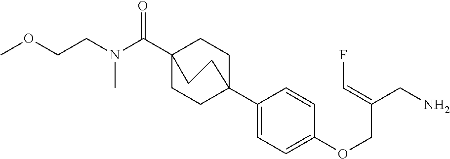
N(C(C12CCC(C3=CC=C(OCC(CN)=CF)C=C3)(CC1)CC2)=O)(CCOC)C
